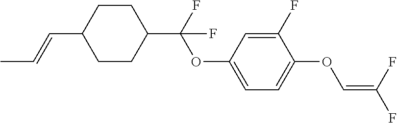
C1CC(C(OC2=CC=C(OC=C(F)F)C(F)=C2)(F)F)CCC1C=CC
